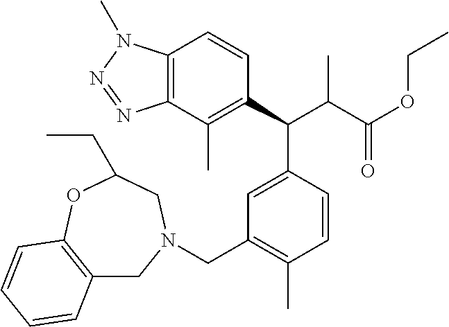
C12=C(C(C)=C(C(C(C(OCC)=O)C)C3=CC(CN4CC5=C(OC(CC)C4)C=CC=C5)=C(C)C=C3)C=C1)N=NN2C
